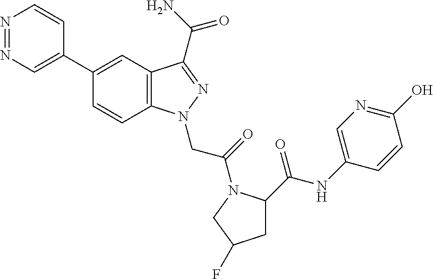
N1=NC=C(C2=CC3=C(C=C2)N(CC(=O)N2C(C(NC4=CN=C(O)C=C4)=O)CC(F)C2)N=C3C(=O)N)C=C1
